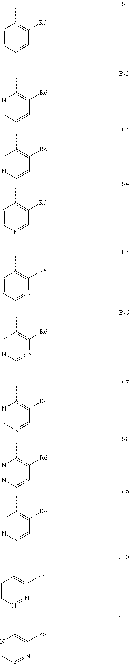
C1=CC=CC([R6])=C1C.N1=CC=CC([R6])=C1C.C1=NC=CC([R6])=C1C.C1=CN=CC([R6])=C1C.C1=CC=NC([R6])=C1C.C1=NC=NC([R6])=C1C.N1=CN=CC([R6])=C1C.N1=NC=CC([R6])=C1C.C1=NN=CC([R6])=C1C.C1=CN=NC([R6])=C1C.N1=CC=NC([R6])=C1C
